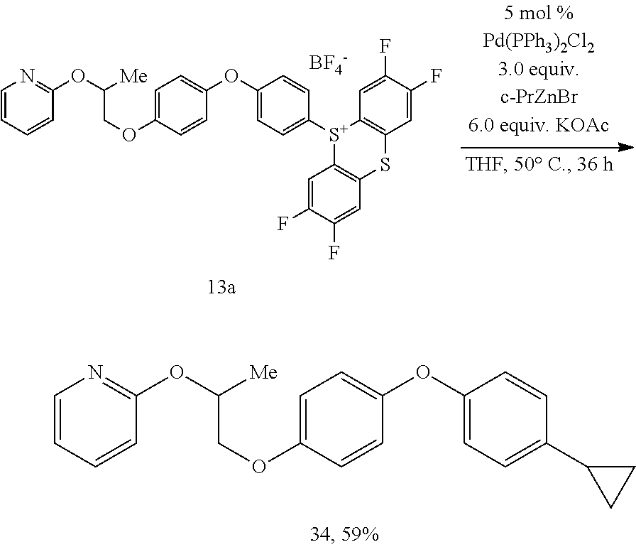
C1=CC=CC(OC([Me])COC2=CC=C(OC3=CC=C([S+]4C5=C(SC6=C4C=C(F)C(F)=C6)C=C(F)C(F)=C5)C=C3)C=C2)=N1.[BF4-].C1=CC=CC(OC([Me])COC2=CC=C(OC3=CC=C(C4CC4)C=C3)C=C2)=N1
